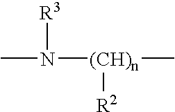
[(CH)n](C)([R2])N(C)[R3]
